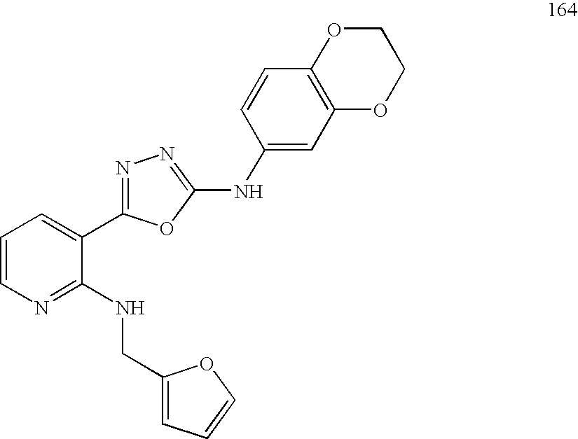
C1=CN=C(NCC2=CC=CO2)C(C2=NN=C(NC3=CC4=C(C=C3)OCCO4)O2)=C1
